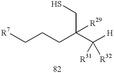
C(C(C([H])([R31])[R32])(CS)[R29])CC[R7]
